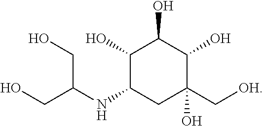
OCC(CO)NC1C(O)C(O)C(O)C(O)(C[OH])C1
